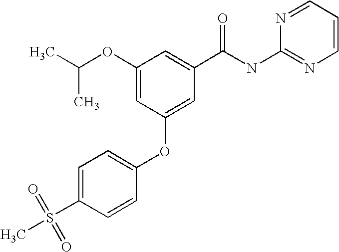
CC(OC1=CC(OC2=CC=C(S(C)(=O)=O)C=C2)=CC(C(NC2=NC=CC=N2)=O)=C1)C
